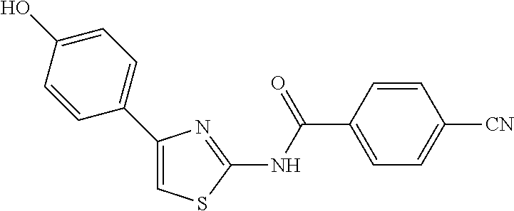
C1=CC(C(NC2=NC(C3=CC=C(O)C=C3)=CS2)=O)=CC=C1[CN]
